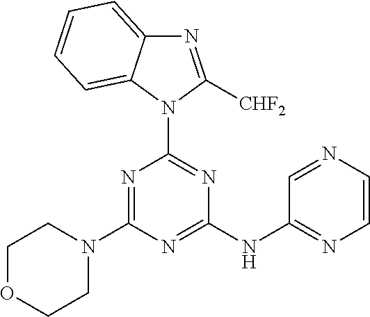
N1(C2=NC(NC3=NC=CN=C3)=NC(N3CCOCC3)=N2)C([CHF2])=NC2=CC=CC=C12
